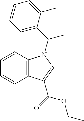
C1=CC=CC2=C1N(C(C1=CC=CC=C1C)C)C(C)=C2C(=O)OCC
